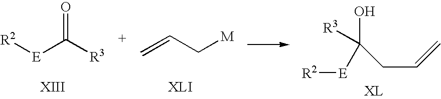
[R2][E]C([R3])=O.C=CC[M].C(C=C)C(O)([R3])[E][R2]
